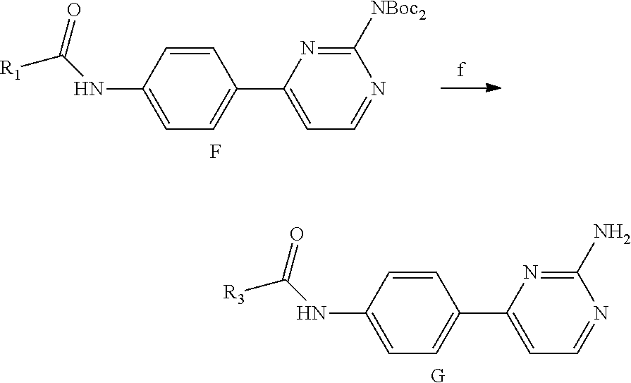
C1=C(C2=CC=C(NC([R1])=O)C=C2)N=C([NBoc2])N=C1.F.C1=C(C2=CC=C(NC([R3])=O)C=C2)N=C(N)N=C1.[G]
